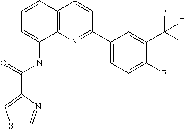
C1=CC2=C(C(NC(=O)C3=CSC=N3)=C1)N=C(C1=CC=C(F)C(C(F)(F)F)=C1)C=C2
